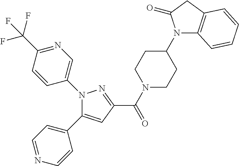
C(=O)(C1=NN(C2=CN=C(C(F)(F)F)C=C2)C(C2=CC=NC=C2)=C1)N1CCC(N2C3=C(CC2=O)C=CC=C3)CC1
